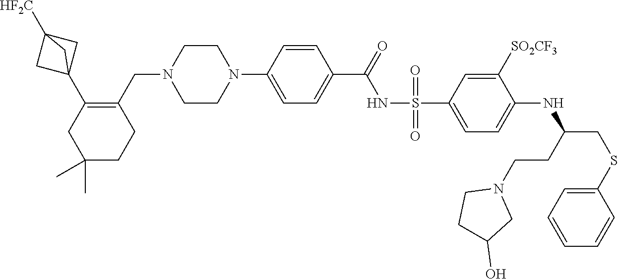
C1CN(C2=CC=C(C(=O)NS(=O)(=O)C3=CC=C(NC(CSC4=CC=CC=C4)CCN4CCC(O)C4)C([SO2CF3])=C3)C=C2)CCN1CC1=C(C23CC([HF2C])(C2)C3)CC(C)(C)CC1
